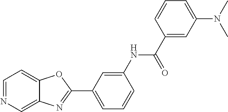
C1=C(NC(=O)C2=CC(N(C)C)=CC=C2)C=CC=C1C1=NC2=CN=CC=C2O1
